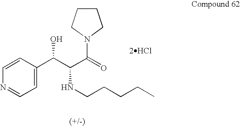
C1=C(C(C(C(=O)N2CCCC2)NCCCCC)O)C=CN=C1.[2HCl]
